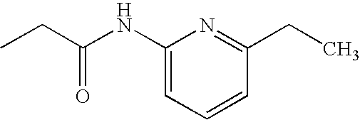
C1(NC(CC)=O)=CC=CC(CC)=N1
